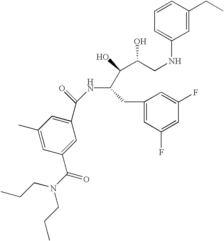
C1(C)=CC(C(N(CCC)CCC)=O)=CC(C(=O)NC(C(C(O)CNC2=CC=CC(CC)=C2)O)CC2=CC(F)=CC(F)=C2)=C1
